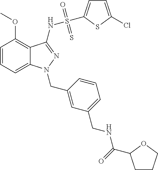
C1=CC=C2C(=C1OC)C(NS(=O)(=S)C1=CC=C(Cl)S1)=NN2CC1=CC(CNC(=O)C2CCCO2)=CC=C1
